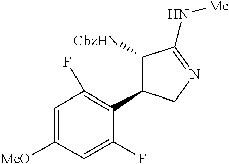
[CbzHN]C1C(C2=C(F)C=C([MeO])C=C2F)CN=C1N[Me]
